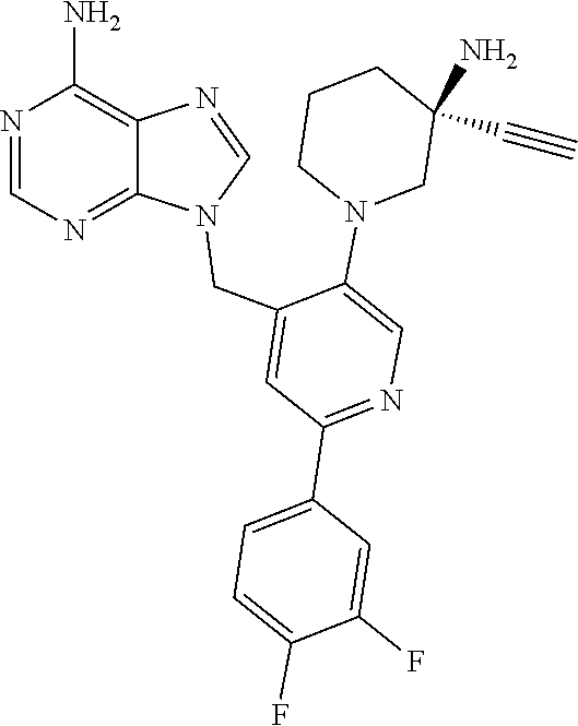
N1(CC2=CC(C3=CC=C(F)C(F)=C3)=NC=C2N2CCCC(N)(C#C)C2)C2=NC=NC(N)=C2N=C1
